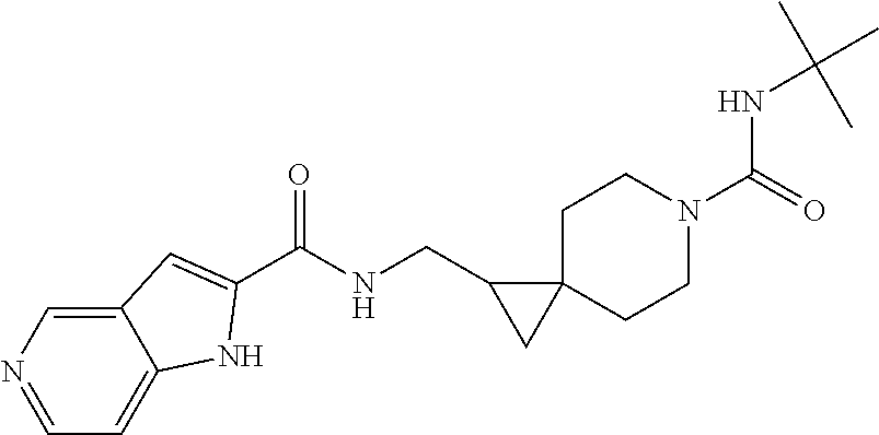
N1=CC=C2C(=C1)C=C(C(NCC1CC13CCN(C(=O)NC(C)(C)C)CC3)=O)N2
